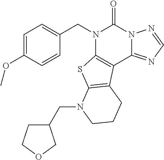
C1=CC(OC)=CC=C1CN1C2=C(C3=NC=NN3C1=O)C1=C(S2)N(CC2CCOC2)CCC1
